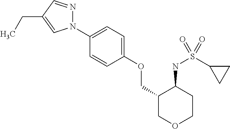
N1(C2=CC=C(OCC3COCCC3NS(C3CC3)(=O)=O)C=C2)N=CC(CC)=C1
